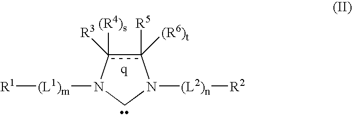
c1([R5])([(R6)t])c([(R4)s])([R3])N([(L1)m][R1])CN1[(L2)n][R2]
